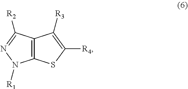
N1([R1])N=C([R2])C2=C1SC([R4])=C2[R3]
